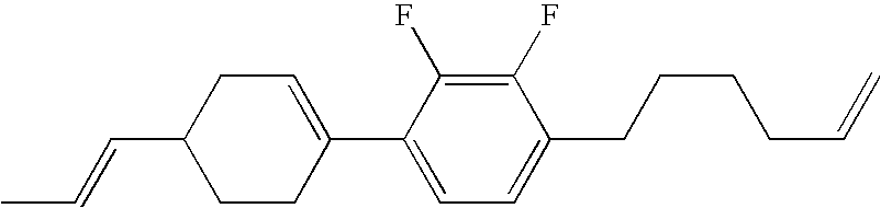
C1(F)=C(F)C(C2=CCC(C=CC)CC2)=CC=C1CCCCC=C
